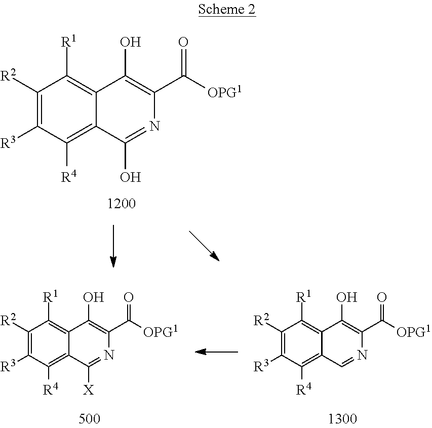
C1([R2])=C([R3])C([R4])=C2C(=C1[R1])C(O)=C(C([OPG1])=O)N=C2O.C1([R2])=C([R3])C([R4])=C2C(=C1[R1])C(O)=C(C([OPG1])=O)N=C2[X].C1([R2])=C([R3])C([R4])=C2C(=C1[R1])C(O)=C(C([OPG1])=O)N=C2
